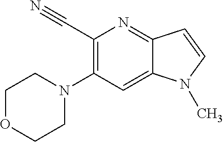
C1(C#N)=C(N2CCOCC2)C=C2C(=N1)C=CN2C
